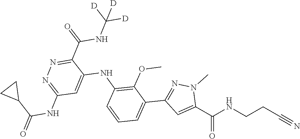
C(CCNC(C1=CC(C2=CC=CC(NC3=CC(NC(C4CC4)=O)=NN=C3C(NC([D])([D])[D])=O)=C2OC)=NN1C)=O)#N
